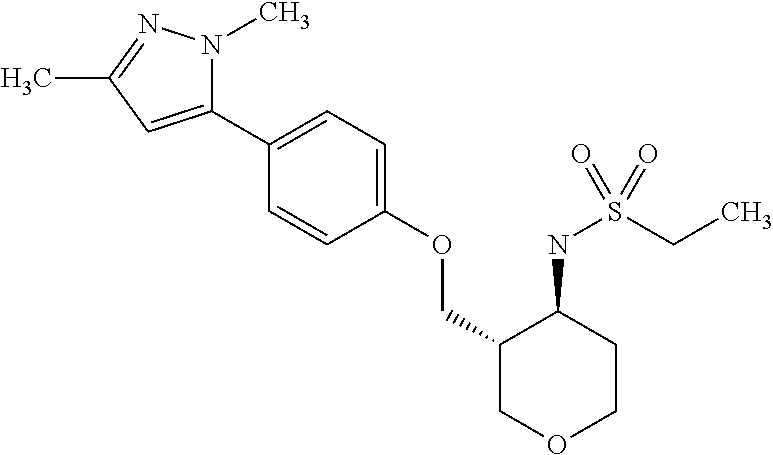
C1(C2=CC=C(OCC3COCCC3NS(CC)(=O)=O)C=C2)=CC(C)=NN1C
